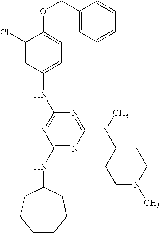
C1(Cl)=CC(NC2=NC(NC3CCCCCC3)=NC(N(C)C3CCN(C)CC3)=N2)=CC=C1OCC1=CC=CC=C1
